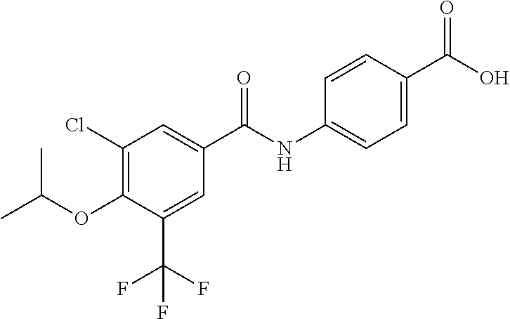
C1=CC(C(O)=O)=CC=C1NC(C1=CC(Cl)=C(OC(C)C)C(C(F)(F)F)=C1)=O
